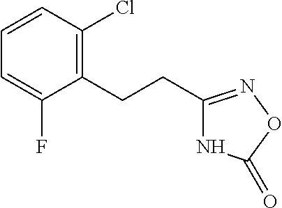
N1C(CCC2=C(Cl)C=CC=C2F)=NOC1=O
